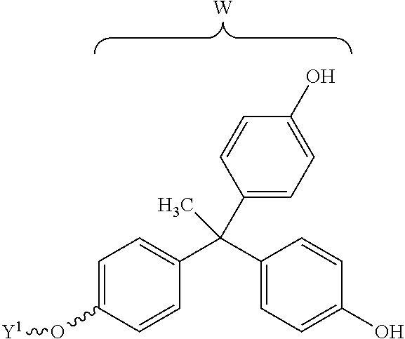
C1=C(O[Y1])C=CC(C(C2=CC=C(O)C=C2)(C)C2=CC=C(O)C=C2)=C1.[W]
